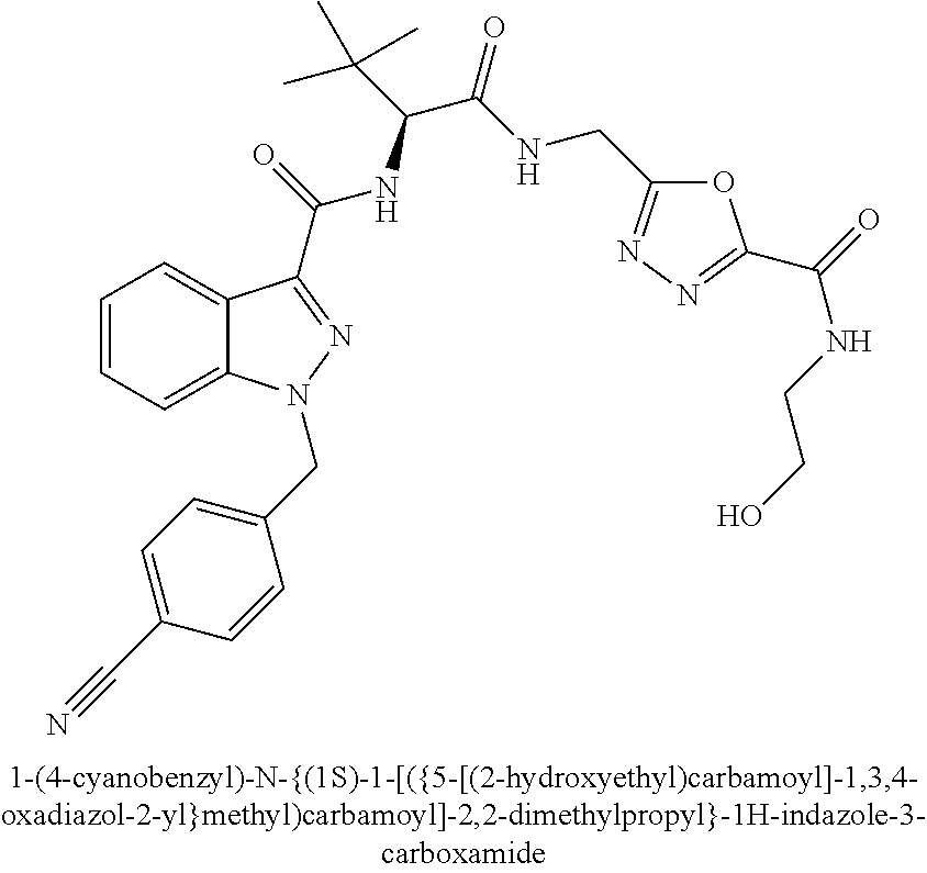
C1=CC=C2C(=C1)C(C(=O)NC(C(C)(C)C)C(=O)NCC1=NN=C(C(=O)NCCO)O1)=NN2CC1=CC=C(C#N)C=C1
